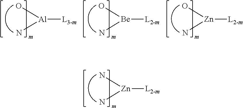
[Zn]([L2-m])(N)N.[Al]([L3-m])(O)N.[Be]([L2-m])(O)N.[Zn]([L2-m])(O)N
